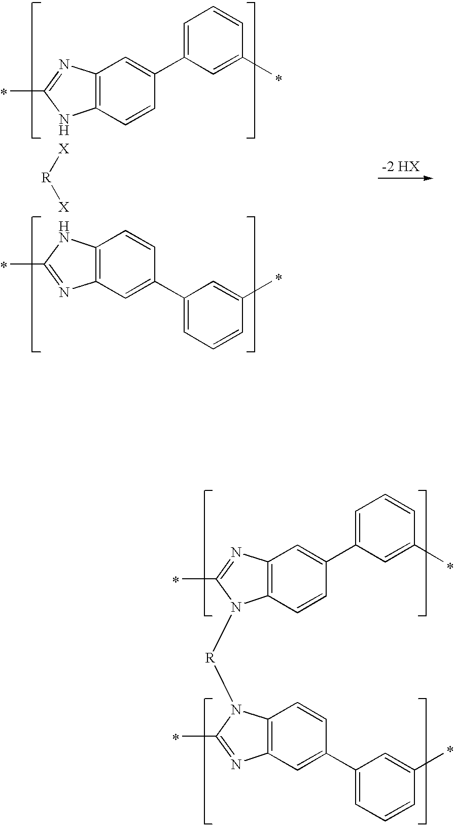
C12=C(C=CC(C3=CC=CC(C)=C3)=C1)NC(C)=N2.[X][R][X].C12=C(C=CC(C3=CC=CC(C)=C3)=C1)NC(C)=N2.C12=C(C=CC(C3=CC=CC(C)=C3)=C1)N([R]N1C3=C(C=C(C4=CC=CC(C)=C4)C=C3)N=C1C)C(C)=N2
